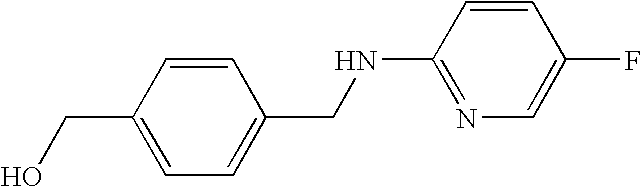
C1=CC(CO)=CC=C1CNC1=NC=C(F)C=C1
